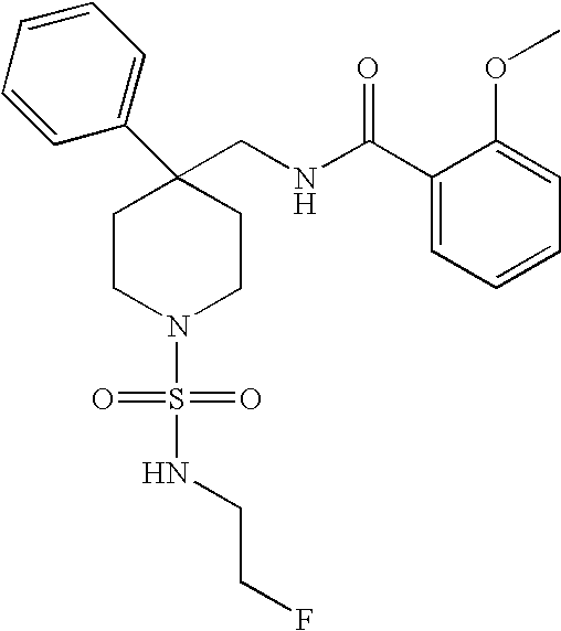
C1(CNC(C2=CC=CC=C2OC)=O)(C2=CC=CC=C2)CCN(S(=O)(=O)NCCF)CC1
